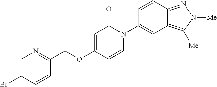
C(OC1=CC(=O)N(C2=CC3=C([Me])N([Me])N=C3C=C2)C=C1)C1=NC=C(Br)C=C1
